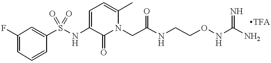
S(NC1=CC=C(C)N(CC(NCCONC(N)=N)=O)C1=O)(=O)(=O)C1=CC(F)=CC=C1.[TFA]
